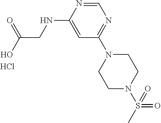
OC(CNC1=CC(N2CCN(S(C)(=O)=O)CC2)=NC=N1)=O.Cl
